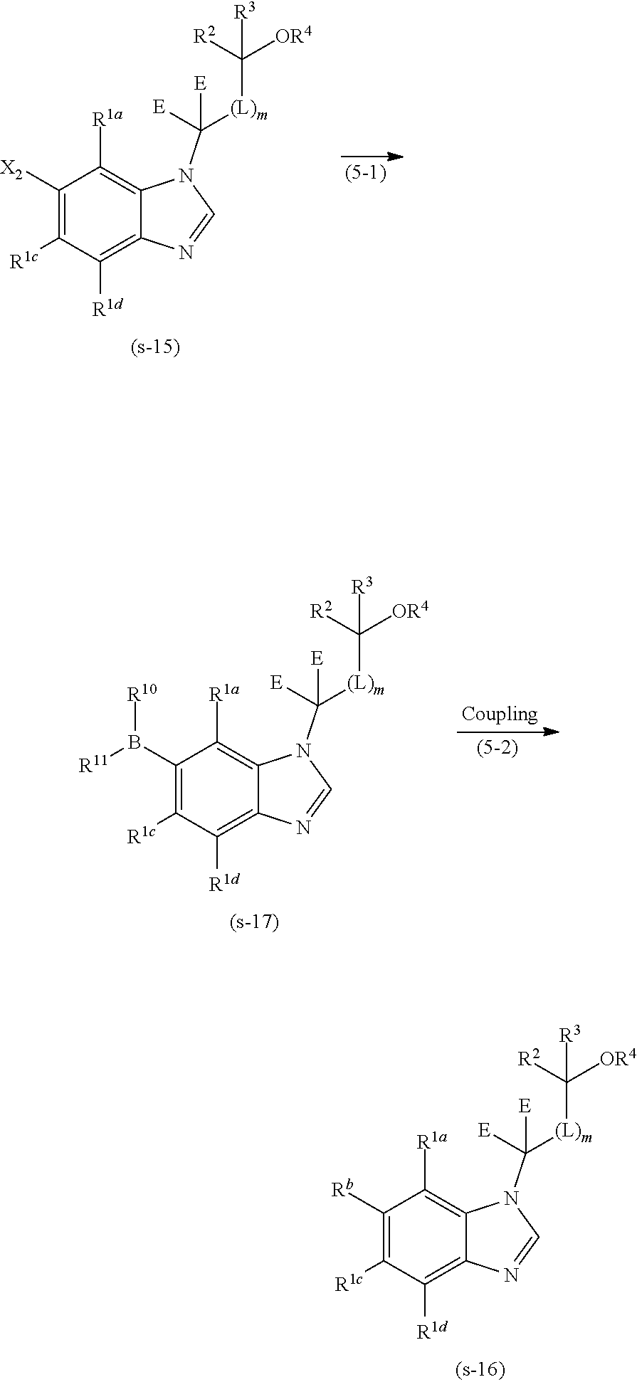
C1([Rb])=C([R1c])C([R1d])=C2C(=C1[R1a])N(C([E])([E])[(L)m]C([OR4])([R2])[R3])C=N2.C1([X2])=C([R1c])C([R1d])=C2C(=C1[R1a])N(C([E])([E])[(L)m]C([OR4])([R2])[R3])C=N2.C1(B([R11])[R10])=C([R1c])C([R1d])=C2C(=C1[R1a])N(C([E])([E])[(L)m]C([OR4])([R2])[R3])C=N2
